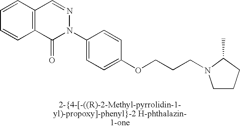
C12=C(C(=O)N(C3=CC=C(OCCCN4CCCC4C)C=C3)N=C1)C=CC=C2
